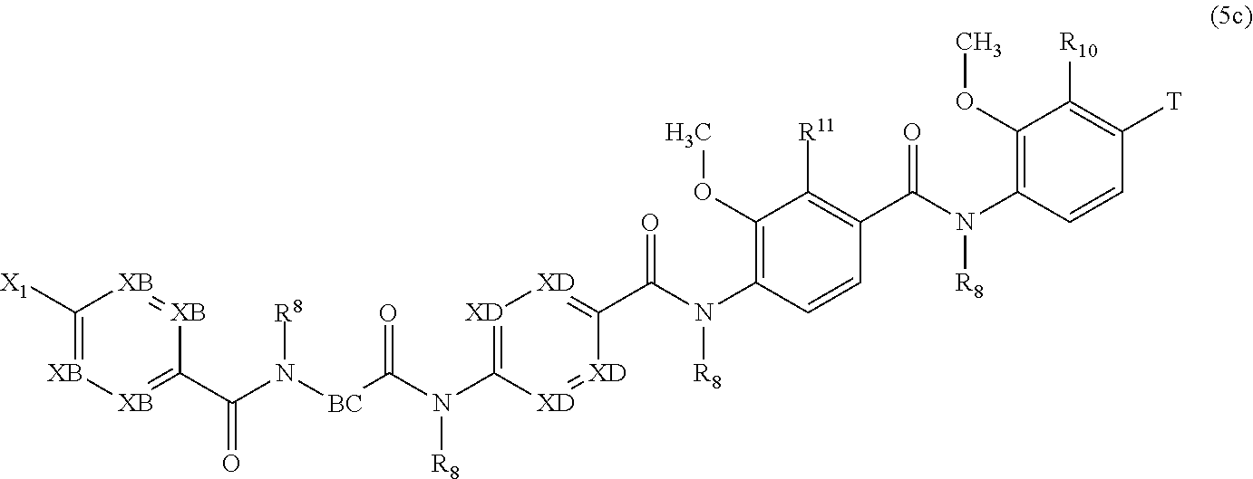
C1([X1])=[XB][XB]=C(C(N([BC]C(N(C2=[XD][XD]=C(C(N(C3=C(OC)C([R11])=C(C(N(C4=C(OC)C([R10])=C([T])C=C4)[R8])=O)C=C3)[R8])=O)[XD]=[XD]2)[R8])=O)[R8])=O)[XB]=[XB]1
